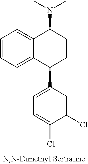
C12=CC=CC=C1C(C1=CC=C(Cl)C(Cl)=C1)CCC2N(C)C
